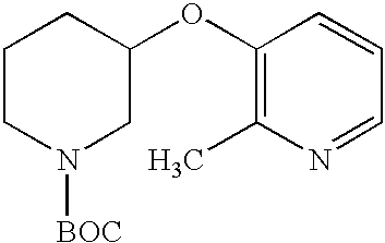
C1CN([BOC])CC(OC2=C(C)N=CC=C2)C1
